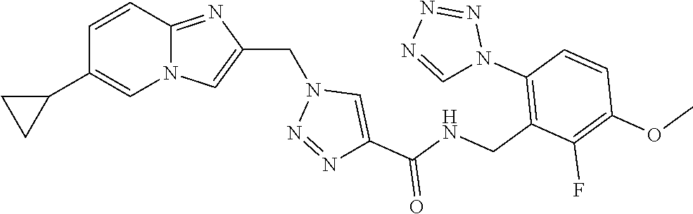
N12C(=NC(CN3N=NC(C(NCC4=C(N5N=NN=C5)C=CC(OC)=C4F)=O)=C3)=C1)C=CC(C1CC1)=C2
